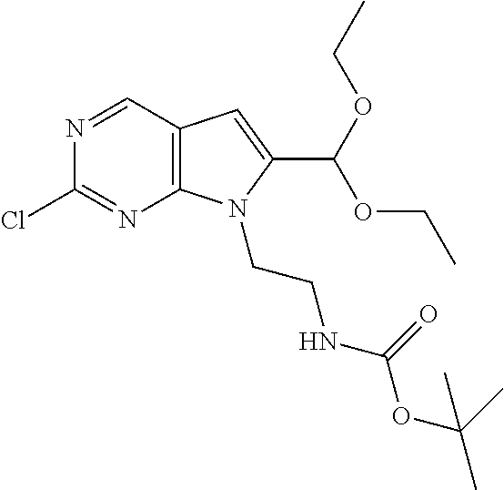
N1=CC2=C(N=C1Cl)N(CCNC(OC(C)(C)C)=O)C(C(OCC)OCC)=C2
